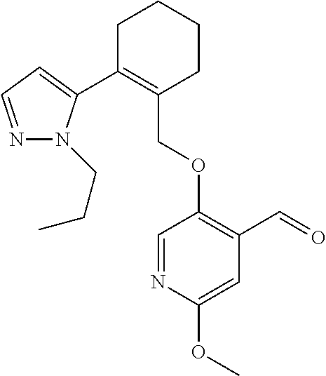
C1C(C2=CC=NN2CCC)=C(COC2=C(C=O)C=C(OC)N=C2)CCC1
